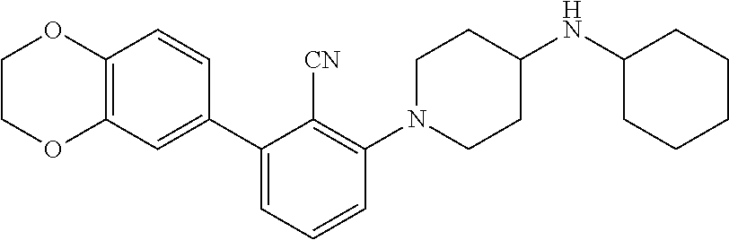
C1COC2=C(O1)C=CC(C1=CC=CC(N3CCC(NC4CCCCC4)CC3)=C1[CN])=C2
